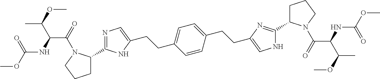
CC(C(C(=O)N1C(C2=NC=C(CCC3=CC=C(CCC4=CNC(C5CCCN5C(=O)C(NC(OC)=O)C(C)OC)=N4)C=C3)N2)CCC1)NC(OC)=O)OC
